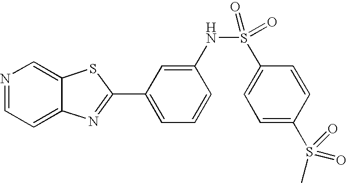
N1=CC=C2C(=C1)SC(C1=CC=CC(NS(=O)(=O)C3=CC=C(S(C)(=O)=O)C=C3)=C1)=N2
